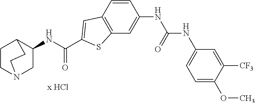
C1CN2CC(NC(=O)C3=CC4=C(C=C(NC(NC5=CC=C(OC)C([CF3])=C5)=O)C=C4)S3)C1CC2
